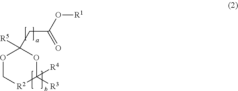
[R1]OC(CC1([R5])OC[R2]C([R4])([R3])O1)=O
